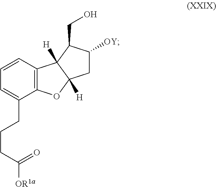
C12=C(C=CC=C1CCCC(=O)[OR1a])C1([H])C([H])(O2)CC([OY])C1CO
